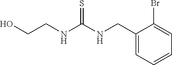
C1(CNC(NCCO)=S)=CC=CC=C1Br
